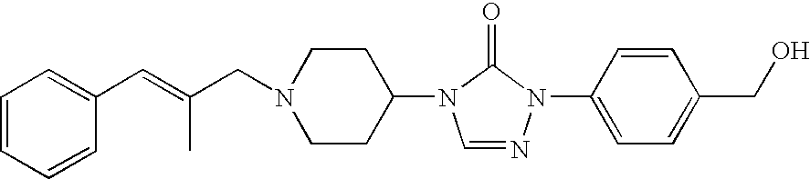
C1=CC=CC(C=C(CN2CCC(N3C=NN(C4=CC=C(CO)C=C4)C3=O)CC2)C)=C1
